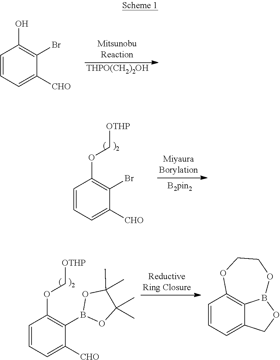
[THPO(CH2)2OH].C1=CC=C([CHO])C(Br)=C1O.C1=CC=C([CHO])C(Br)=C1OC[OTHP].C1=CC=C([CHO])C(B2OC(C)(C)C(C)(C)O2)=C1OC[OTHP].C1=CC=C2C3=C1OCCOB3OC2
